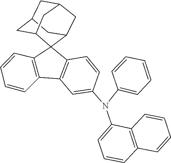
C1=CC2=C(C3=C(C24C2CC5CC(CC4C5)C2)C=CC(N(C2=CC=CC=C2)C2=CC=CC4=C2C=CC=C4)=C3)C=C1
